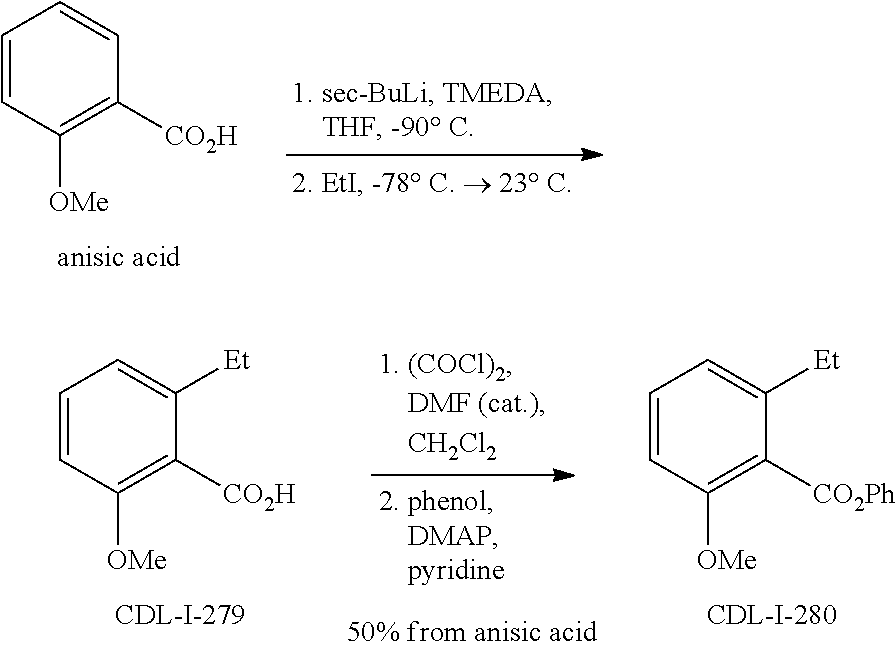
C1=CC([OMe])=C([CO2H])C=C1.C1=CC([OMe])=C([CO2H])C([Et])=C1.C1=CC([OMe])=C([CO2Ph])C([Et])=C1
